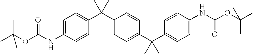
N(C1=CC=C(C(C2=CC=C(C(C3=CC=C(NC(OC(C)(C)C)=O)C=C3)(C)C)C=C2)(C)C)C=C1)C(OC(C)(C)C)=O
